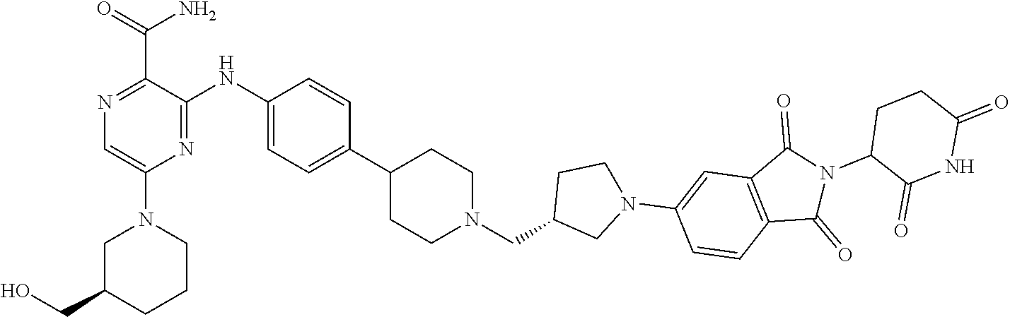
C1(CO)CN(C2=CN=C(C(=O)N)C(NC3=CC=C(C4CCN(CC5CN(C6=CC7=C(C=C6)C(=O)N(C6CCC(=O)NC6=O)C7=O)CC5)CC4)C=C3)=N2)CCC1
